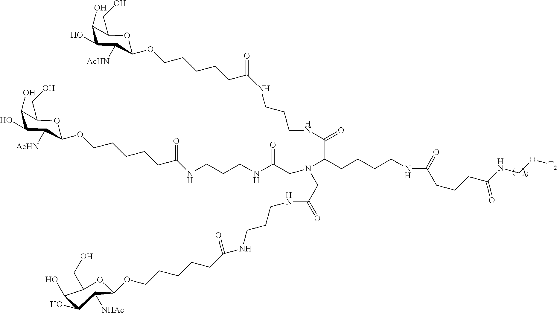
N(C(CCCCCOC1C([NHAc])C(O)C(O)C(CO)O1)=O)CCCNC(CN(CC(NCCCNC(CCCCCOC1C([AcHN])C(O)C(O)C(CO)O1)=O)=O)C(C(NCCCNC(CCCCCOC1C([AcHN])C(O)C(O)C(CO)O1)=O)=O)CCCCNC(=O)CCCC(NCO[T2])=O)=O
